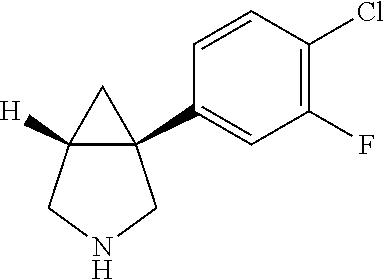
C12(C3=CC(F)=C(Cl)C=C3)C([H])(CNC1)C2
